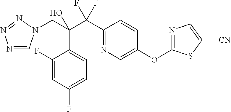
N1=CN(CC(C(C2=NC=C(OC3=NC=C([CN])S3)C=C2)(F)F)(O)C2=CC=C(F)C=C2F)N=N1
